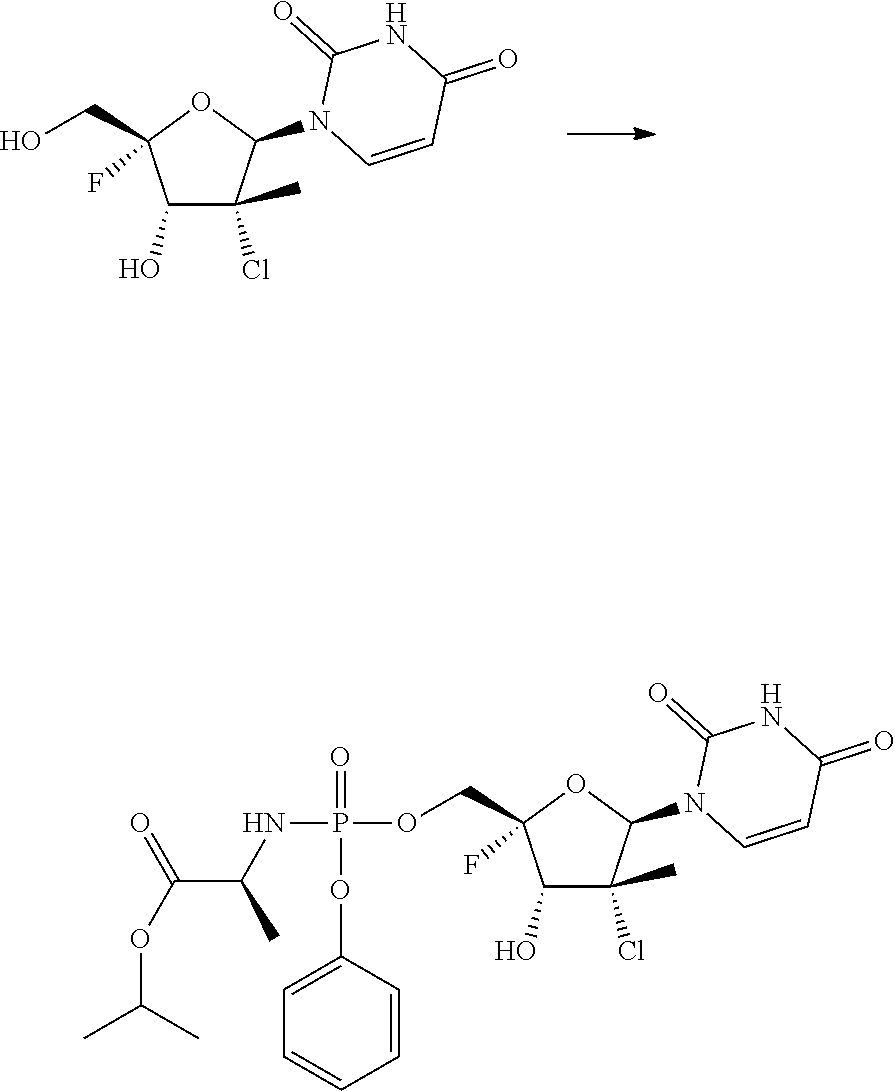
C1(O)C(Cl)(C)C(N2C=CC(=O)NC2=O)OC1(CO)F.C1(O)C(Cl)(C)C(N2C=CC(=O)NC2=O)OC1(COP(NC(C)C(=O)OC(C)C)(=O)OC1=CC=CC=C1)F
